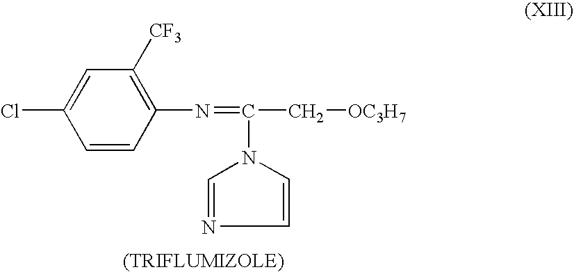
C1=CC(N=C(N2C=CN=C2)C[OC3H7])=C([CF3])C=C1Cl
